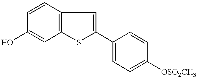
C1=CC2=C(C=C1O)SC(C1=CC=C([OSO2CH3])C=C1)=C2
